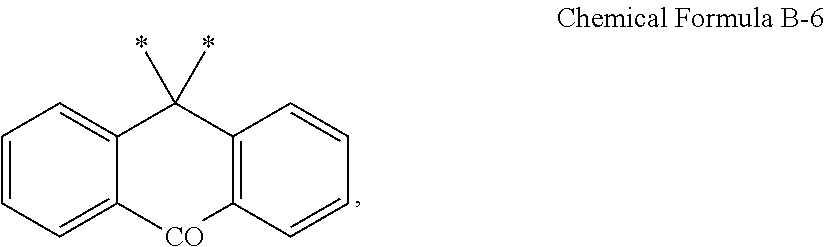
C1=C2C(=CC=C1)[CO]C1=C(C=CC=C1)C2(*)*
